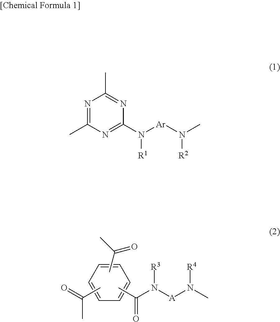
C1=CC=CC=C1.CC(N([A]N(C)[R4])[R3])=O.CC(C)=O.CC(=O)C.N1=C(C)N=C(N([Ar]N(C)[R2])[R1])N=C1C
